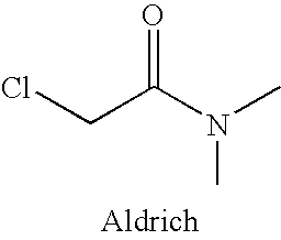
C(C(N(C)C)=O)Cl
